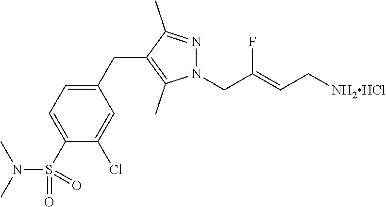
N1(CC(=CC[NH2HCl])F)N=C(C)C(CC2=CC=C(S(N(C)C)(=O)=O)C(Cl)=C2)=C1C
